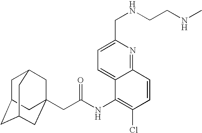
C1C2CC3CC(CC(NC4=C(Cl)C=CC5=NC(CNCCNC)=CC=C45)=O)(CC1C3)C2
